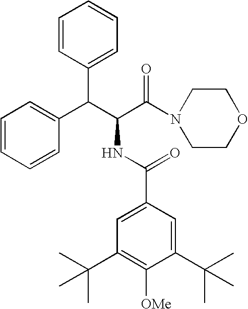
C(C(C(N1CCOCC1)=O)NC(C1=CC(C(C)(C)C)=C([OMe])C(C(C)(C)C)=C1)=O)(C1=CC=CC=C1)C1=CC=CC=C1
